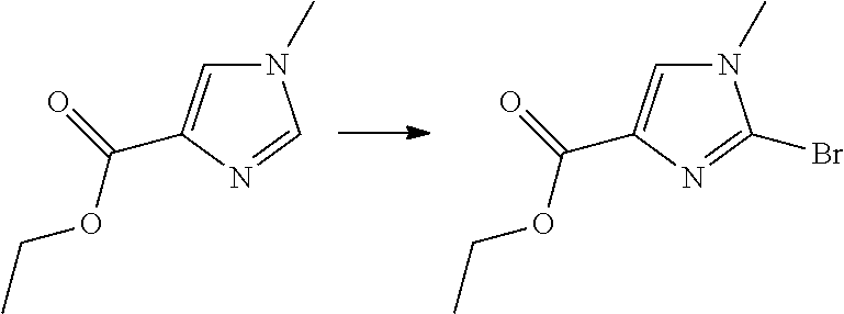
N1(C)C=C(C(=O)OCC)N=C1.N1(C)C=C(C(=O)OCC)N=C1Br
